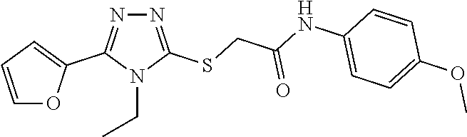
N1=C(SCC(=O)NC2=CC=C(OC)C=C2)N(CC)C(C2=CC=CO2)=N1
